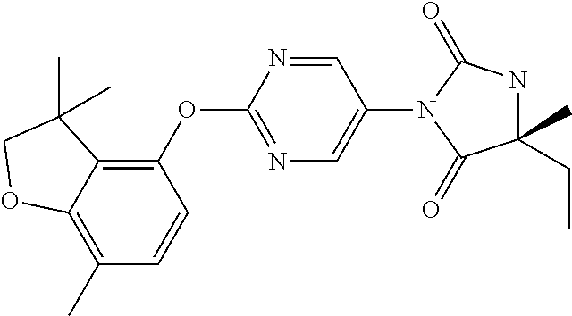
C1(OC2=NC=C(N3C(=O)C(CC)(C)NC3=O)C=N2)=C2C(=C(C)C=C1)OCC2(C)C
